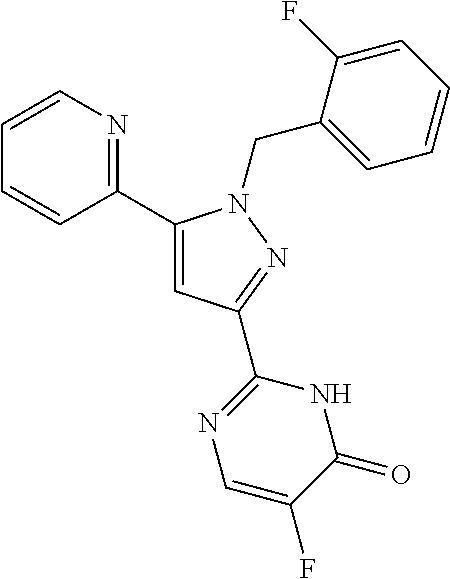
C1(C2=CC(C3=NC=C(F)C(=O)N3)=NN2CC2=CC=CC=C2F)=NC=CC=C1
